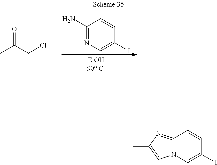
CC(CCl)=O.C1(N)=NC=C(I)C=C1.C12=NC(C)=CN1C=C(I)C=C2
